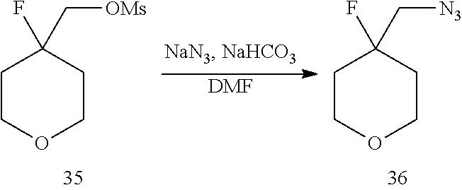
C1COCCC1(C[OMs])F.[DMF].C1COCCC1(C[N3])F
